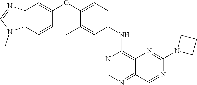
C12=C(C=CC(OC3=CC=C(NC4=C5C(=NC=N4)C=NC(N4CCC4)=N5)C=C3C)=C1)N(C)C=N2
